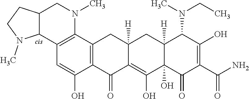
C12=C(C3=C(C(O)=C1)C(=O)C1=C(O)C4(O)C([H])(CC1([H])C3)C(N(CC)C)C(O)=C(C(=O)N)C4=O)N(C)CC1C2N(C)CC1
